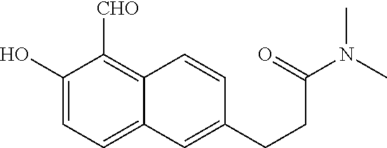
C1(O)=CC=C2C(=C1[CHO])C=CC(CCC(N(C)C)=O)=C2
